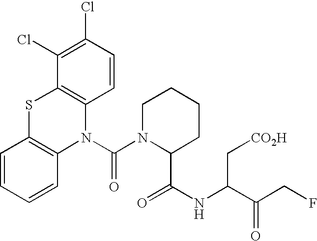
C1=CC=CC2=C1SC1=C(N2C(N2C(C(NC(C(CF)=O)C[CO2H])=O)CCCC2)=O)C=CC(Cl)=C1Cl
